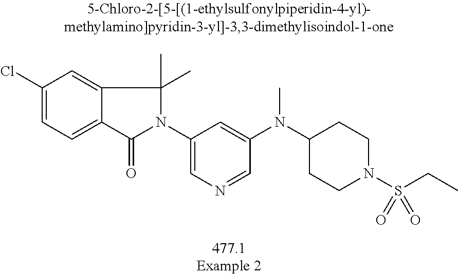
C1(Cl)=CC=C2C(=C1)C(C)(C)N(C1=CN=CC(N(C)C3CCN(S(CC)(=O)=O)CC3)=C1)C2=O
